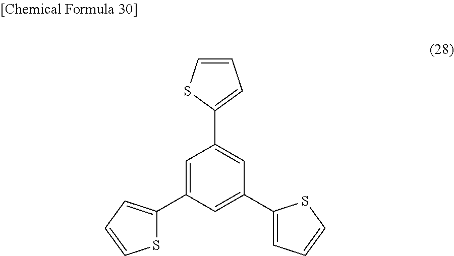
C1=C(C2=CC=CS2)C=C(C2=CC=CS2)C=C1C1=CC=CS1
